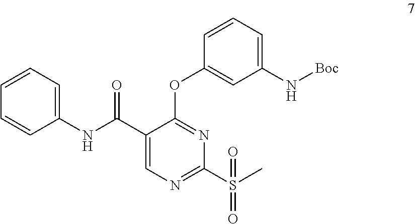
C1(N[Boc])=CC=CC(OC2=NC(S(C)(=O)=O)=NC=C2C(=O)NC2=CC=CC=C2)=C1
